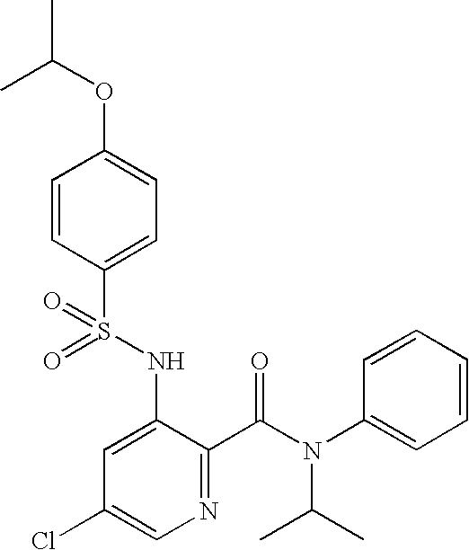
O=S(NC1=CC(Cl)=CN=C1C(N(C1=CC=CC=C1)C(C)C)=O)(=O)C1=CC=C(OC(C)C)C=C1
